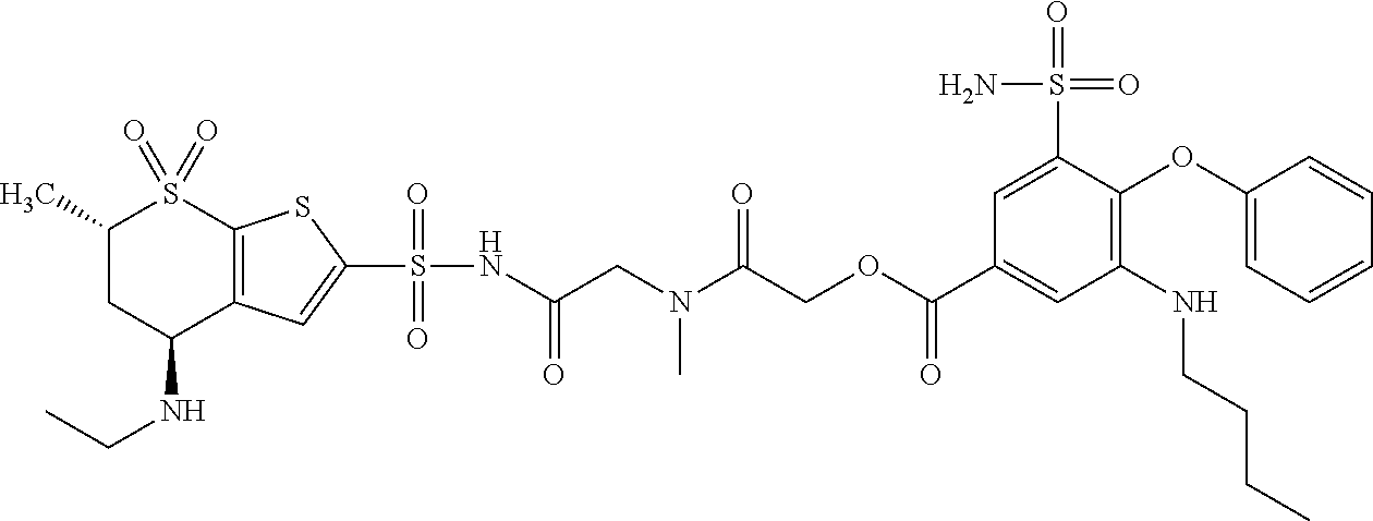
C1(C)CC(NCC)C2=C(S1(=O)=O)SC(S(=O)(=O)NC(CN(C(COC(C1=CC(NCCCC)=C(OC3=CC=CC=C3)C(S(N)(=O)=O)=C1)=O)=O)C)=O)=C2
